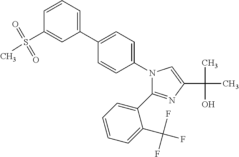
N1(C2=CC=C(C3=CC=CC(S(=O)(=O)C)=C3)C=C2)C(C2=CC=CC=C2C(F)(F)F)=NC(C(C)(O)C)=C1
